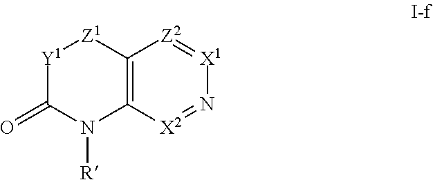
C12=C([X2]=N[X1]=[Z2]1)N([R])C(=O)[Y1][Z1]2
